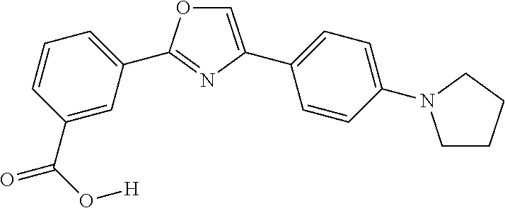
C1=C(C2=CC=C(N3CCCC3)C=C2)N=C(C2=CC=CC(C(O[H])=O)=C2)O1
